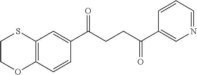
C12=C(C=CC(C(CCC(C3=CN=CC=C3)=O)=O)=C1)OCCS2
